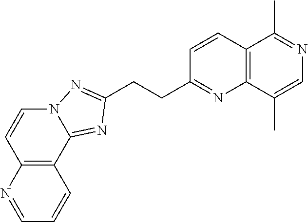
C1=NC2=C(C=C1)C1=NC(CCC3=NC4=C(C=C3)C(C)=NC=C4C)=NN1C=C2
